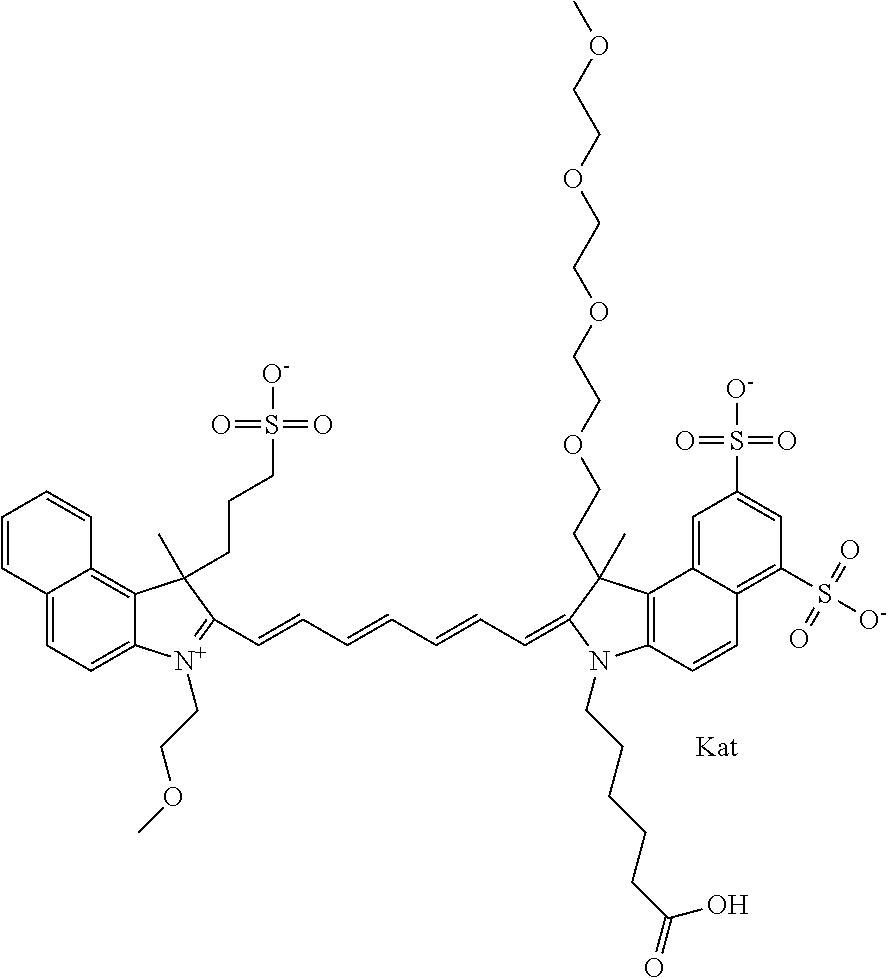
C12=CC=C3C(=C1C=CC=C2)C(C)(CCCS([O-])(=O)=O)C(C=CC=CC=CC=C1N(CCCCCC(=O)O)C2=C(C4=CC(S([O-])(=O)=O)=CC(S([O-])(=O)=O)=C4C=C2)C1(C)CCOCCOCCOCCOC)=[N+]3CCOC
